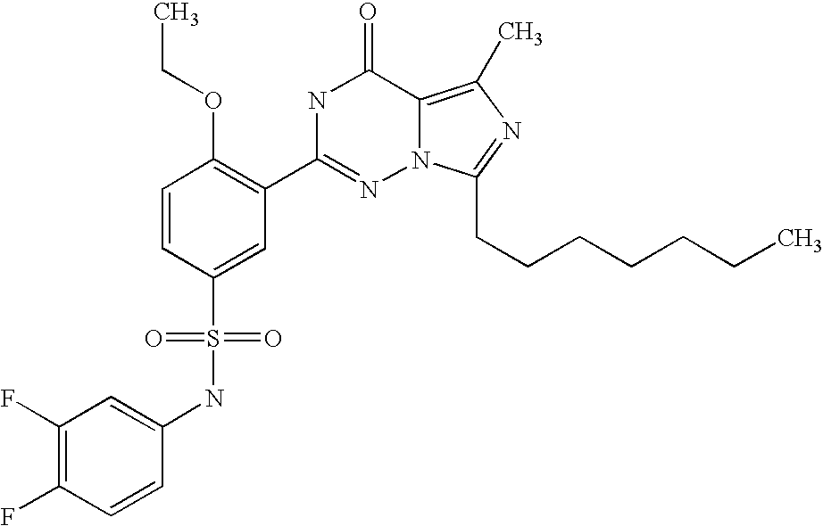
C1=CC(S(NC2=CC(F)=C(F)C=C2)(=O)=O)=CC(C2=NN3C(=C(C)N=C3CCCCCCC)C(=O)N2)=C1OCC
